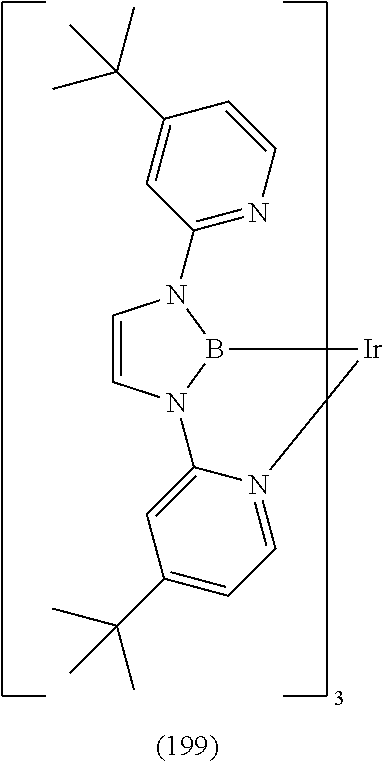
C1=CN2B(N1C1=NC=CC(C(C)(C)C)=C1)[Ir]N1=CC=C(C(C)(C)C)C=C21
